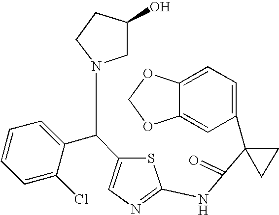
C1=C2C(=CC(C3(C(=O)NC4=NC=C(C(C5=CC=CC=C5Cl)N5CC(O)CC5)S4)CC3)=C1)OCO2
